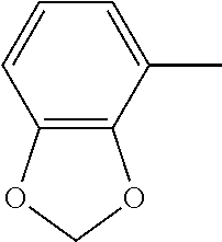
CC1=CC=CC2=C1OCO2
